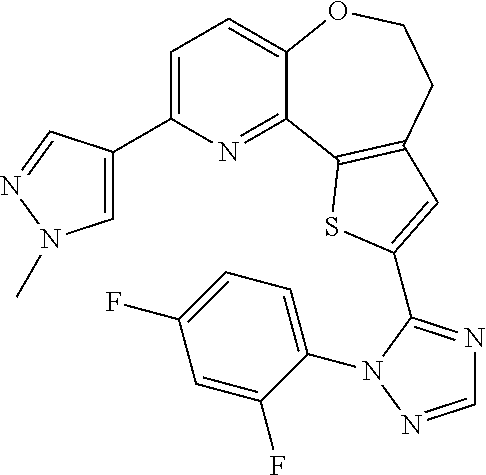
C1=C(C2=CN(C)N=C2)N=C2C(=C1)OCCC1=C2SC(C2=NC=NN2C2=CC=C(F)C=C2F)=C1
